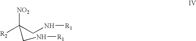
[R2]C(CN[R1])([NO2])CN[R1]
